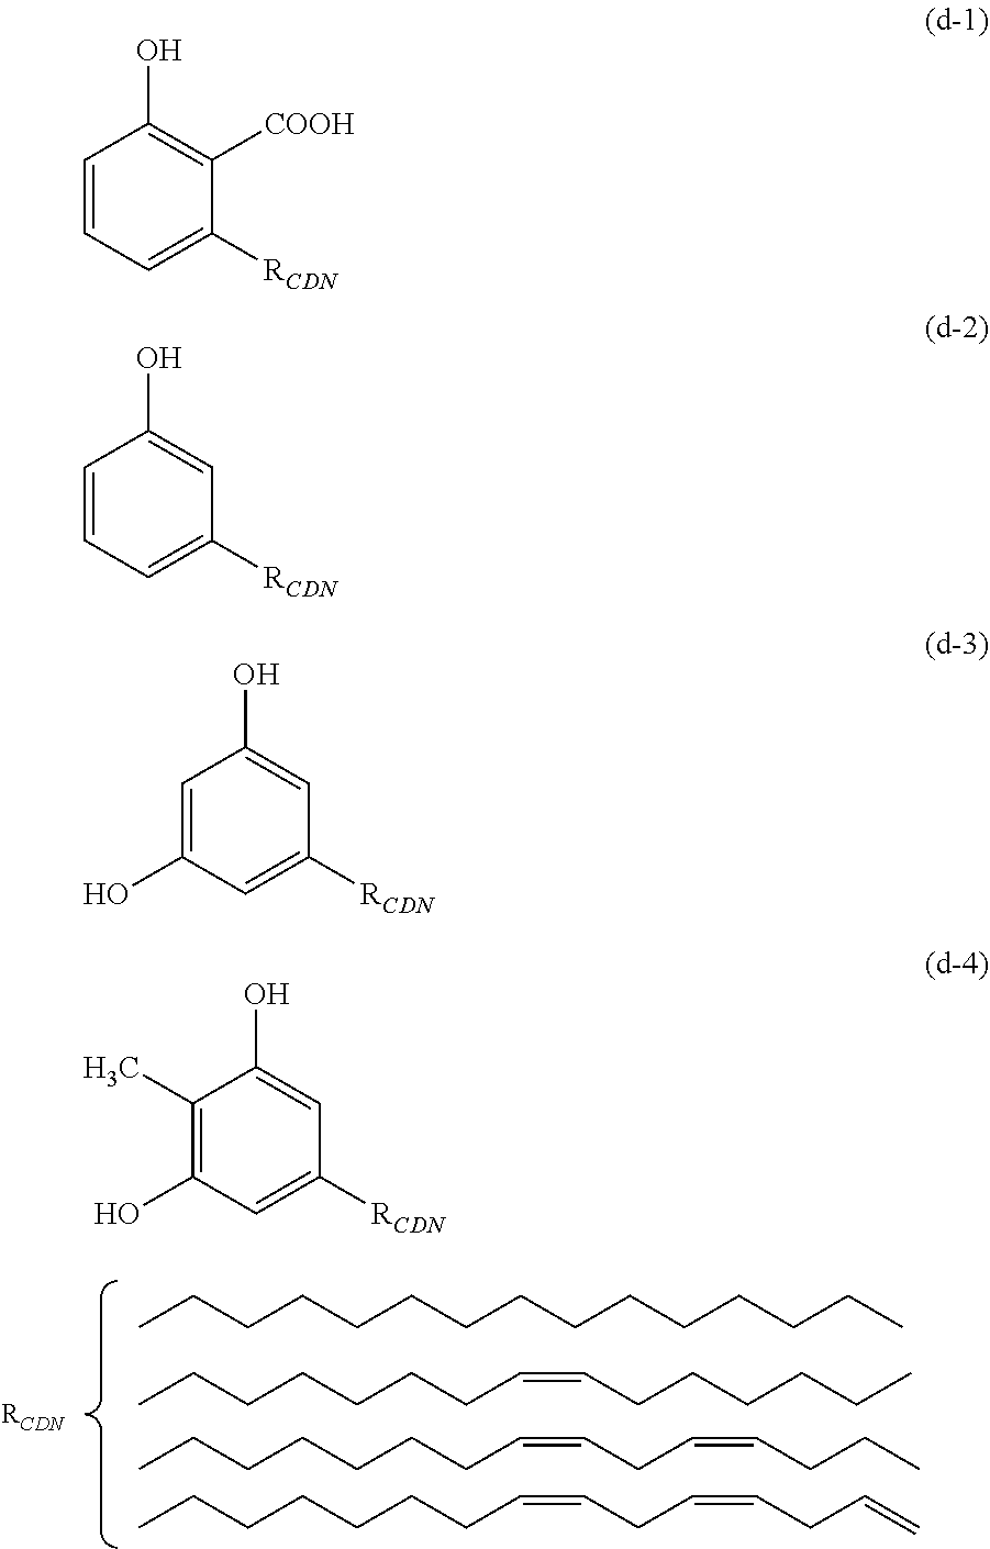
CCCCCCCCCCCCCCC.CCCCCCCC=CCCCCCC.CCCCCCCC=CCC=CCCC.CCCCCCCC=CCC=CCC=C.C1=CC=C([RCDN])C([COOH])=C1O.C1=CC=C([RCDN])C=C1O.C1=C(O)C=C([RCDN])C=C1O.C1(C)=C(O)C=C([RCDN])C=C1O
